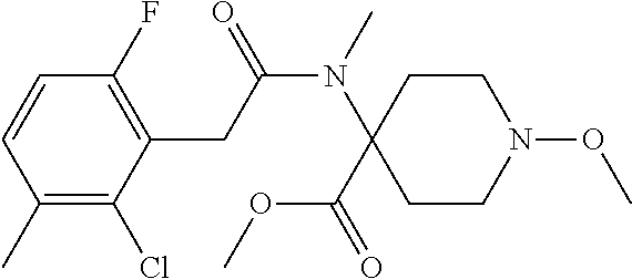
C1(C)=C(Cl)C(CC(N(C)C2(C(=O)OC)CCN(OC)CC2)=O)=C(F)C=C1
